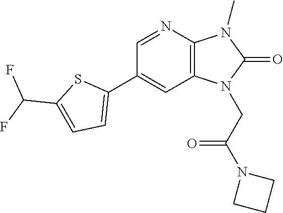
C12=C(N=CC(C3=CC=C(C(F)F)S3)=C1)N(C)C(=O)N2CC(N1CCC1)=O
